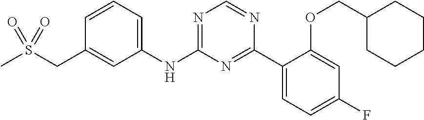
C1(NC2=NC=NC(C3=CC=C(F)C=C3OCC3CCCCC3)=N2)=CC=CC(CS(C)(=O)=O)=C1
